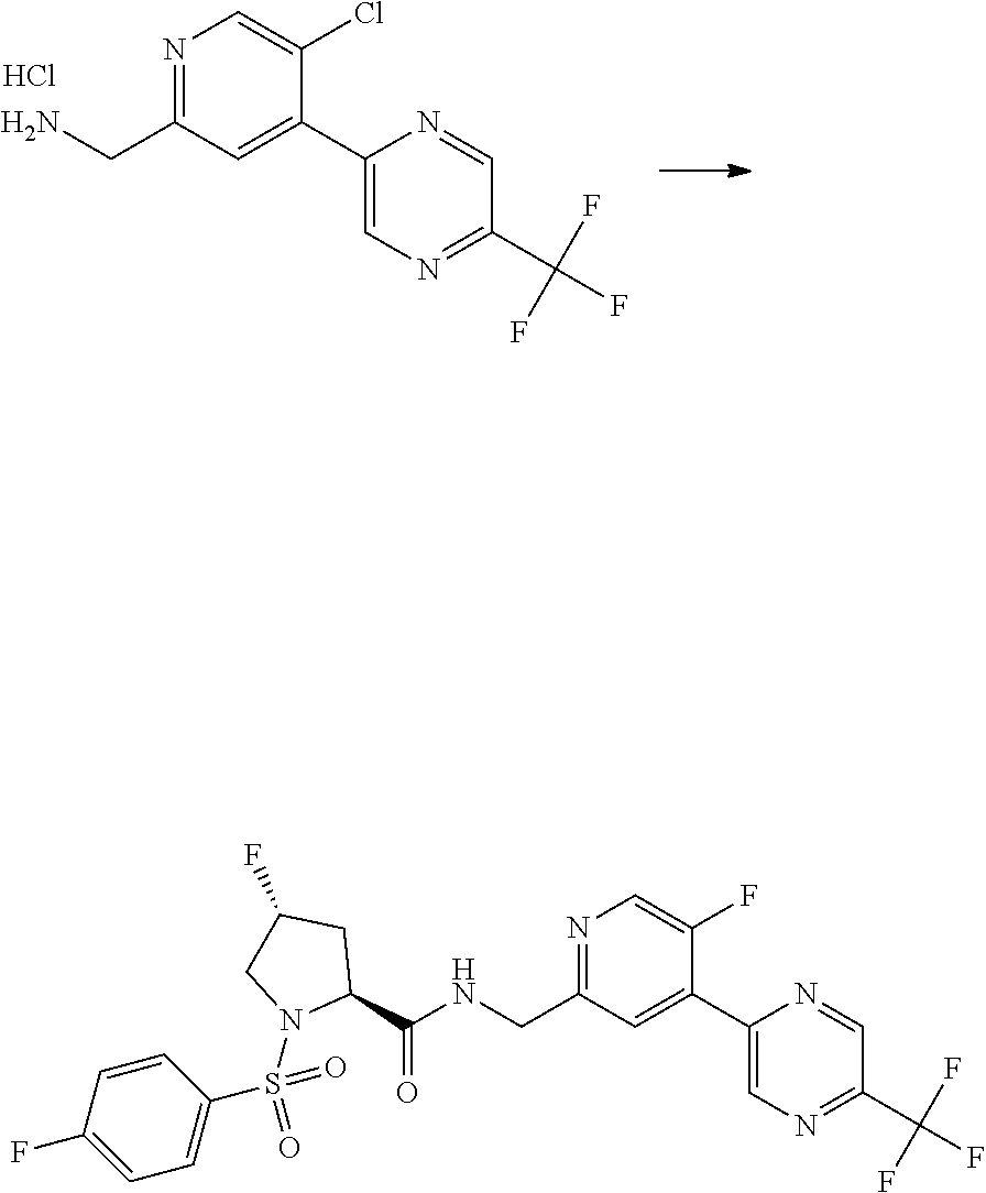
N1=C(CN)C=C(C2=CN=C(C(F)(F)F)C=N2)C(Cl)=C1.Cl.N1=C(CNC(C2CC(F)CN2S(C2=CC=C(F)C=C2)(=O)=O)=O)C=C(C2=CN=C(C(F)(F)F)C=N2)C(F)=C1
